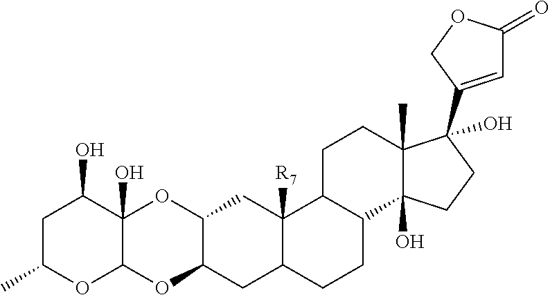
C1C(C)OC2C(O)(C1O)OC1C(O2)CC2C([R7])(C1)C1C(CC2)C2(O)C(C)(CC1)C(C1=CC(=O)OC1)(O)CC2
